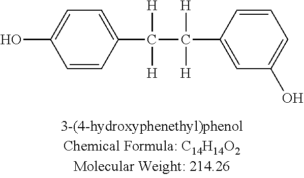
C1=CC(C([H])([H])C([H])([H])C2=CC(O)=CC=C2)=CC=C1O
